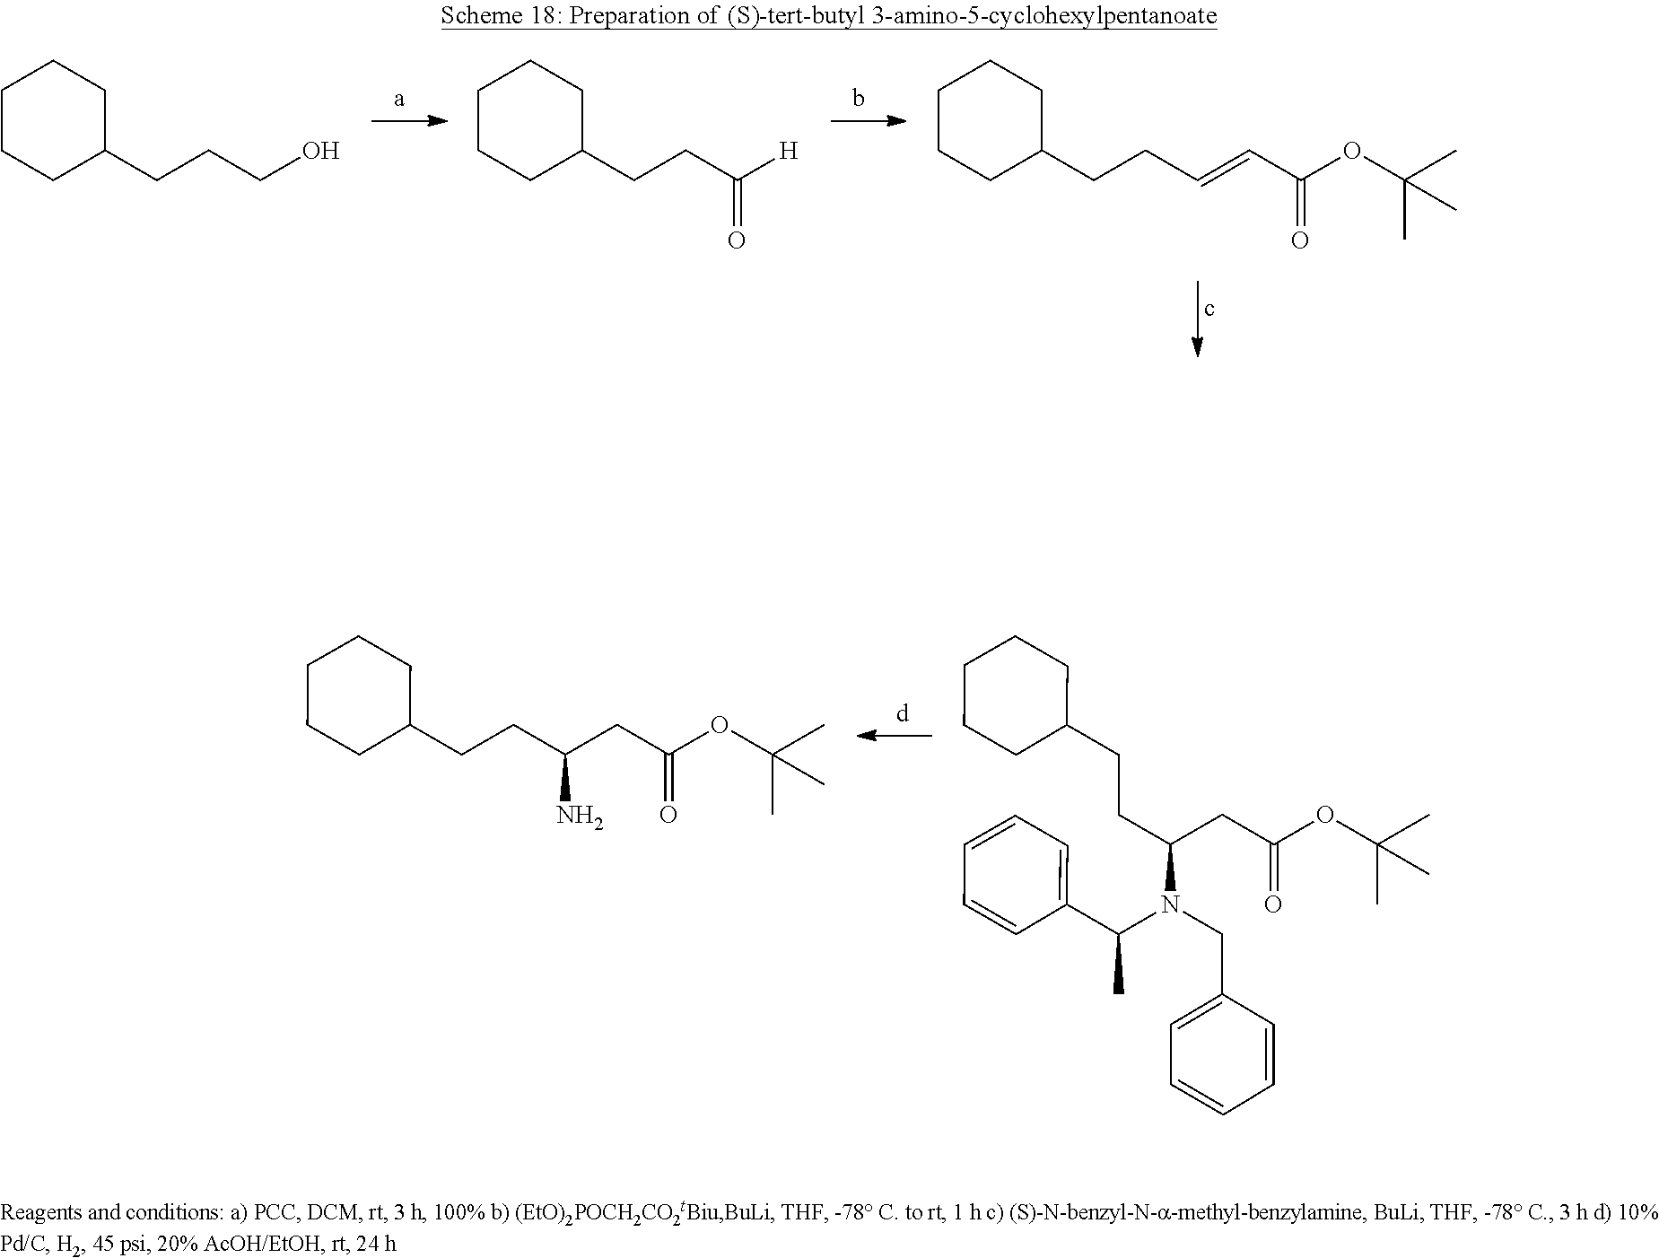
C(CCO)C1CCCCC1.C(C(=O)[H])CC1CCCCC1.C(C=CCCC1CCCCC1)(=O)OC(C)(C)C.C(C(=O)OC(C)(C)C)C(N)CCC1CCCCC1.C(C(=O)OC(C)(C)C)C(N(CC1=CC=CC=C1)C(C1=CC=CC=C1)C)CCC1CCCCC1
